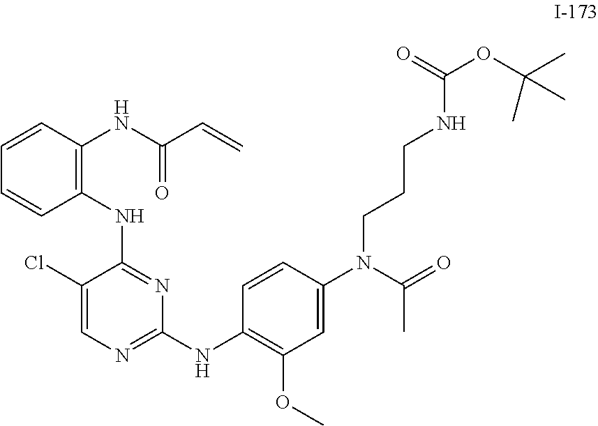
C1=CC(NC(=O)C=C)=C(NC2=NC(NC3=C(OC)C=C(N(C(C)=O)CCCNC(OC(C)(C)C)=O)C=C3)=NC=C2Cl)C=C1
